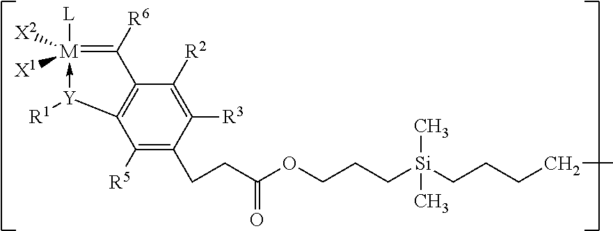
[L][M]1([X2])([X1])-[Y]([R1])C2=C(C=1[R6])C([R2])=C([R3])C(CCC(OCCC[Si](CCCCC)(C)C)=O)=C2[R5]
